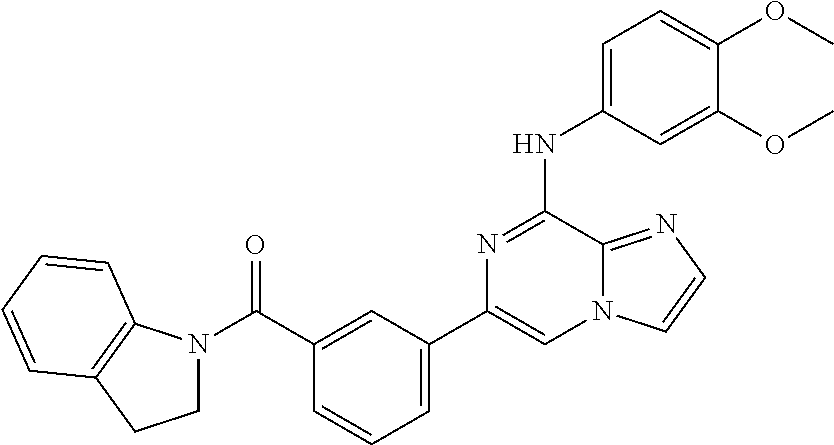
C1=C(NC2=NC(C3=CC=CC(C(=O)N4CCC5=C4C=CC=C5)=C3)=CN3C2=NC=C3)C=C(OC)C(OC)=C1
